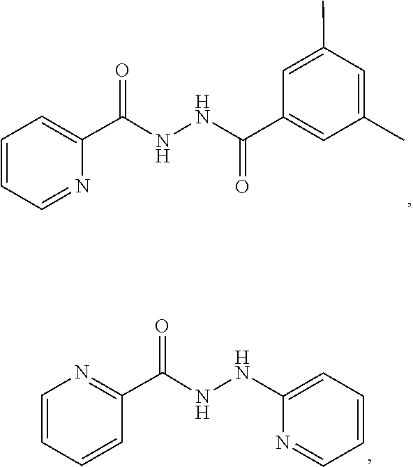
C1=CC=NC(C(=O)NNC(=O)C2=CC(C)=CC(C)=C2)=C1.C1=CC=CC(C(=O)NNC2=CC=CC=N2)=N1
